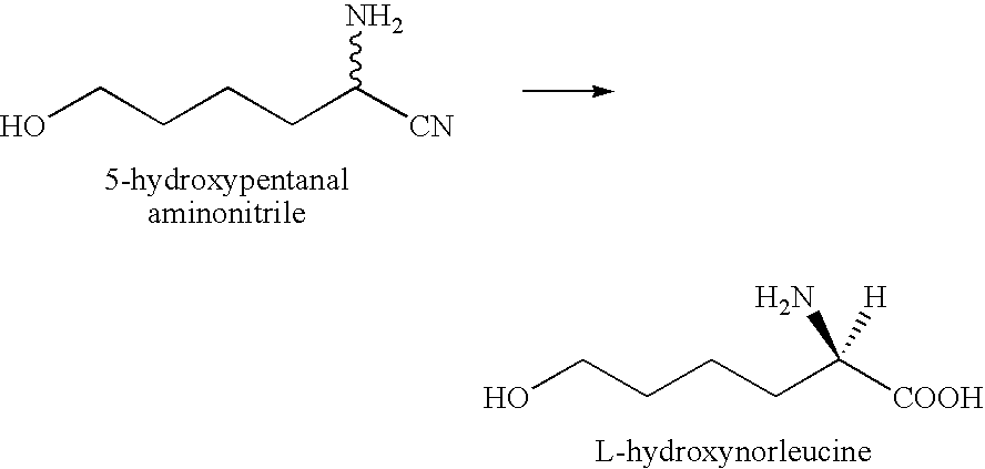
OCCCCC([COOH])([H])N.OCCCCC([CN])N
